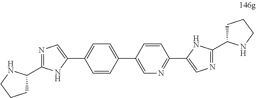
C1=CC(C2=CN=C(C3=CN=C(C4CCCN4)N3)C=C2)=CC=C1C1=CN=C(C2CCCN2)N1
